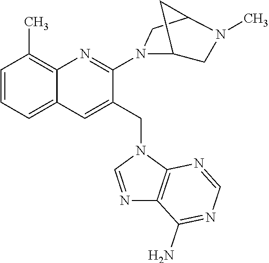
C1=CC=C2C(=C1C)N=C(N1C3CN(C)C(C1)C3)C(CN1C=NC3=C1N=CN=C3N)=C2
